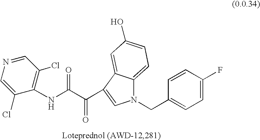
C1=CC(F)=CC=C1CN1C2=CC=C(O)C=C2C(C(C(=O)NC2=C(Cl)C=NC=C2Cl)=O)=C1
